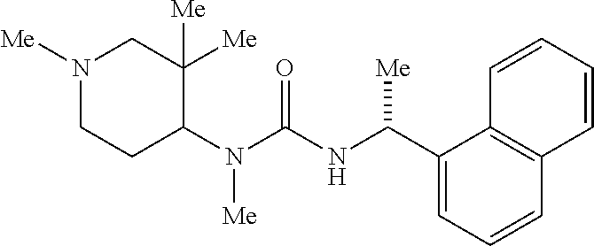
N1([Me])CCC(N(C(NC(C2=CC=CC3=C2C=CC=C3)[Me])=O)[Me])C([Me])([Me])C1
